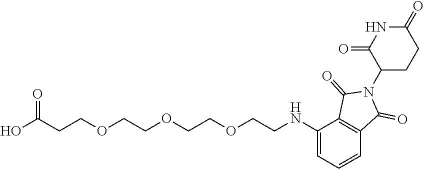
OC(CCOCCOCCOCCNC1=CC=CC2=C1C(=O)N(C1CCC(=O)NC1=O)C2=O)=O
